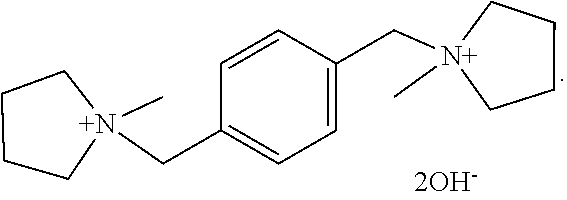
C1(C[N+]2(C)CCCC2)=CC=C(C[N+]2(C)CCCC2)C=C1
